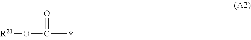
[R21]OC(C)=O
